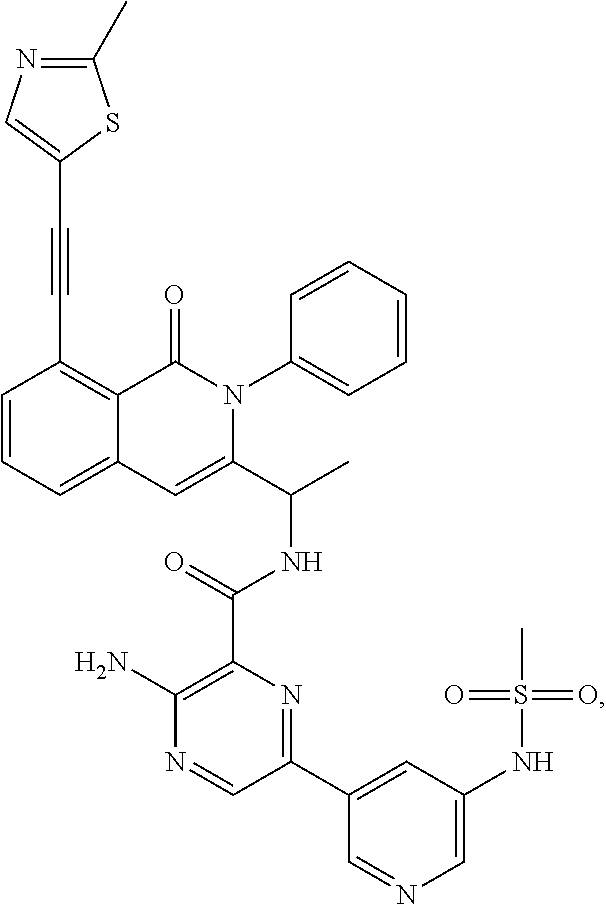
C12=CC=CC(C#CC3=CN=C(C)S3)=C1C(=O)N(C1=CC=CC=C1)C(C(C)NC(C1=C(N)N=CC(C3=CC(NS(C)(=O)=O)=CN=C3)=N1)=O)=C2
